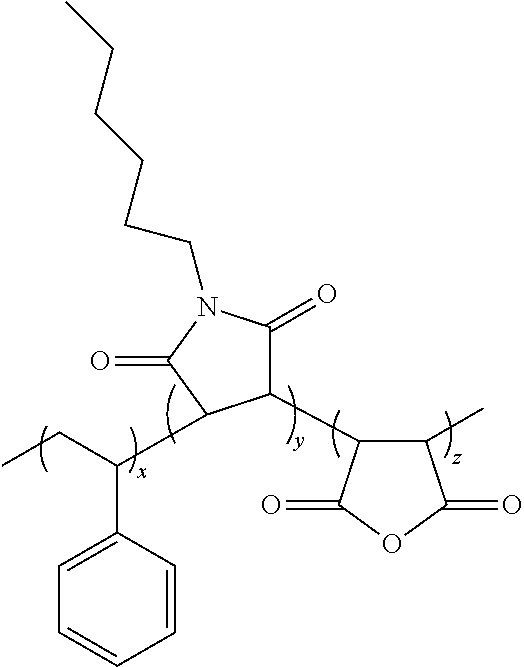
C1=CC(C(CC)C2C(C3C(C)C(=O)OC3=O)C(=O)N(CCCCCC)C2=O)=CC=C1
